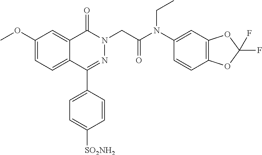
C1(OC)=CC=C2C(=C1)C(=O)N(CC(N(C1=CC3=C(C=C1)OC(F)(F)O3)CC)=O)N=C2C1=CC=C([SO2NH2])C=C1
